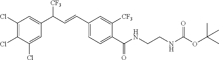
C1(Cl)=C(Cl)C(Cl)=CC(C(C=CC2=CC=C(C(NCCNC(OC(C)(C)C)=O)=O)C([CF3])=C2)[CF3])=C1
